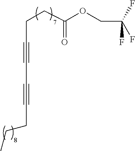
C(C#CC#CCCC)CC(OCC(F)(F)F)=O
